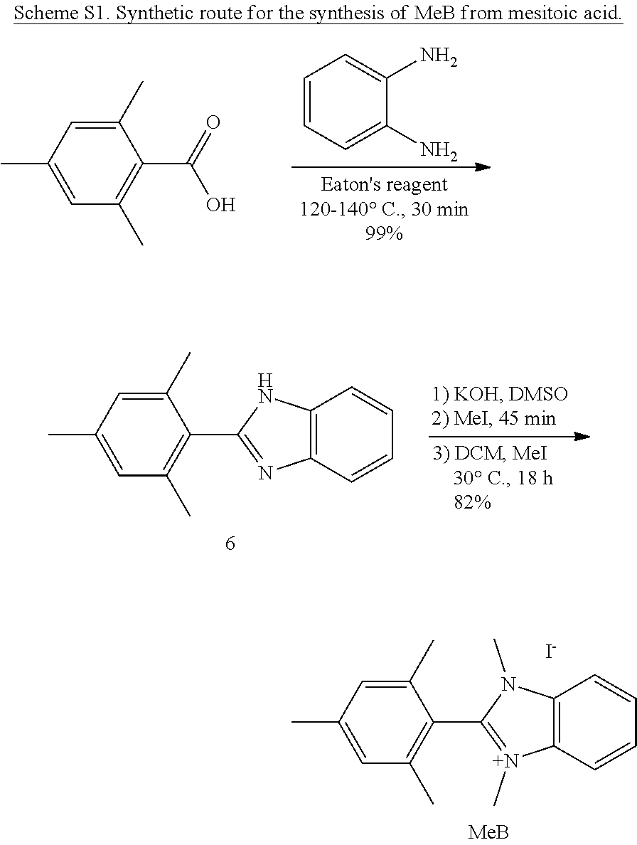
C1=CC=C(N)C(N)=C1.C1(C)=CC(C)=CC(C)=C1C(O)=O.C1(C)=CC(C)=CC(C)=C1C1=NC2=C(N1)C=CC=C2.C1(C)=CC(C)=CC(C)=C1C1=[N+](C)C2=C(N1C)C=CC=C2.[I-]
